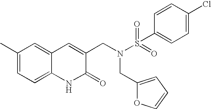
C1(C)=CC=C2C(=C1)C=C(CN(S(=O)(=O)C1=CC=C(Cl)C=C1)CC1=CC=CO1)C(=O)N2
